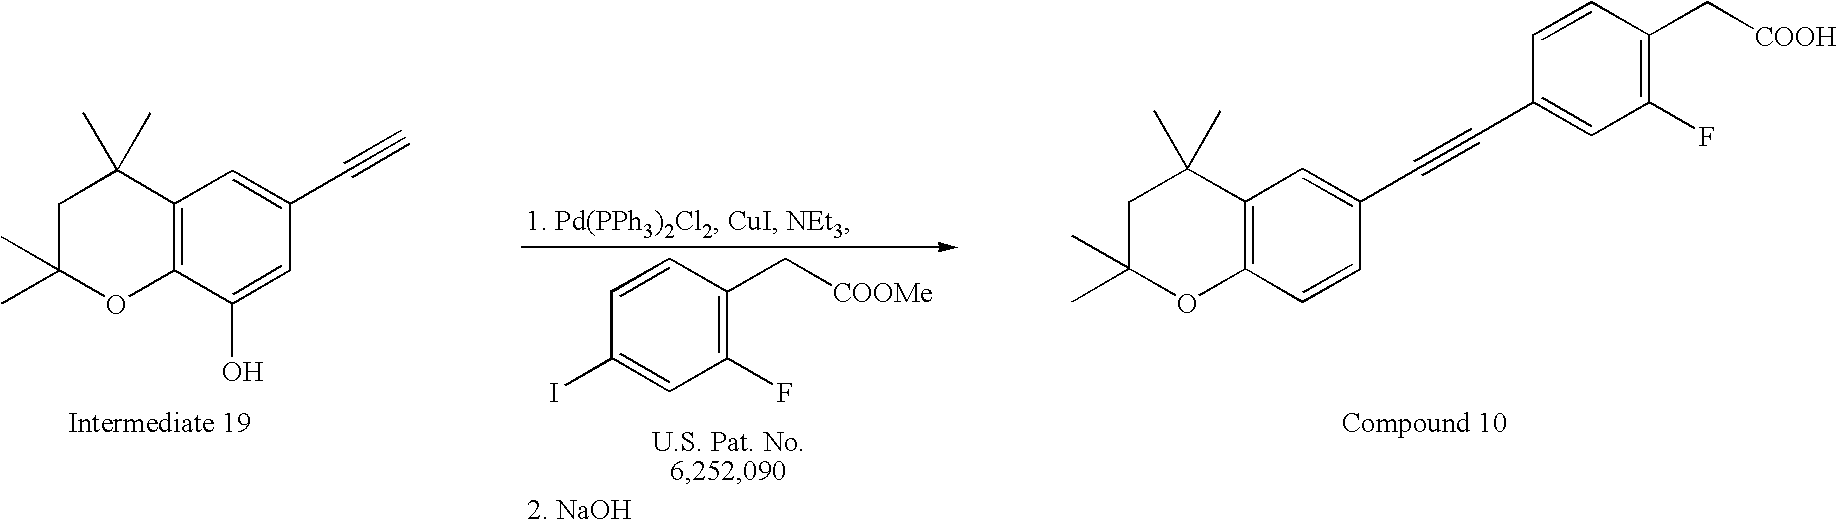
C1(F)=C(C[COOMe])C=CC(I)=C1.C1C(C)(C)OC2=C(C1(C)C)C=C(C#C)C=C2O.C1C(C)(C)OC2=C(C1(C)C)C=C(C#CC1=CC(F)=C(C[COOH])C=C1)C=C2
